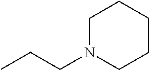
CCCN1CCCCC1
